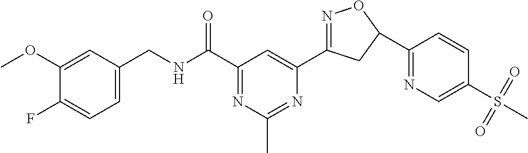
C1=C(CNC(C2=NC(C)=NC(C3=NOC(C4=NC=C(S(C)(=O)=O)C=C4)C3)=C2)=O)C=C(OC)C(F)=C1
